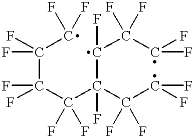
C(C(C(C(C(C(C(F)F)(F)F)F)(C(C(F)F)(F)F)F)(F)F)(F)F)(C(F)F)(F)F
